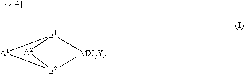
[A2]1[E2]2[A1][E1]1[MXqYr]2
